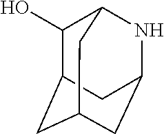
C1(O)C2CC3CC(NC1C3)C2
